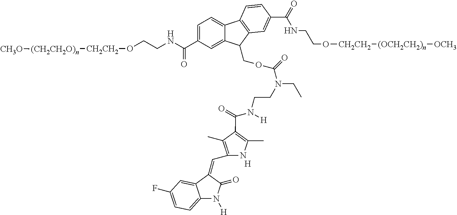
C1=C(C(NCCO[CH2CH2][(CH2CH2O)n][CH3O])=O)C=C2C(=C1)C1=C(C2COC(N(CC)CCN(C(C2=C(C)NC(C=C3C(=O)N([H])C4=CC=C(F)C=C43)=C2C)=O)[H])=O)C=C(C(NCCO[CH2CH2][(OCH2CH2)n][OCH3])=O)C=C1.[H]
